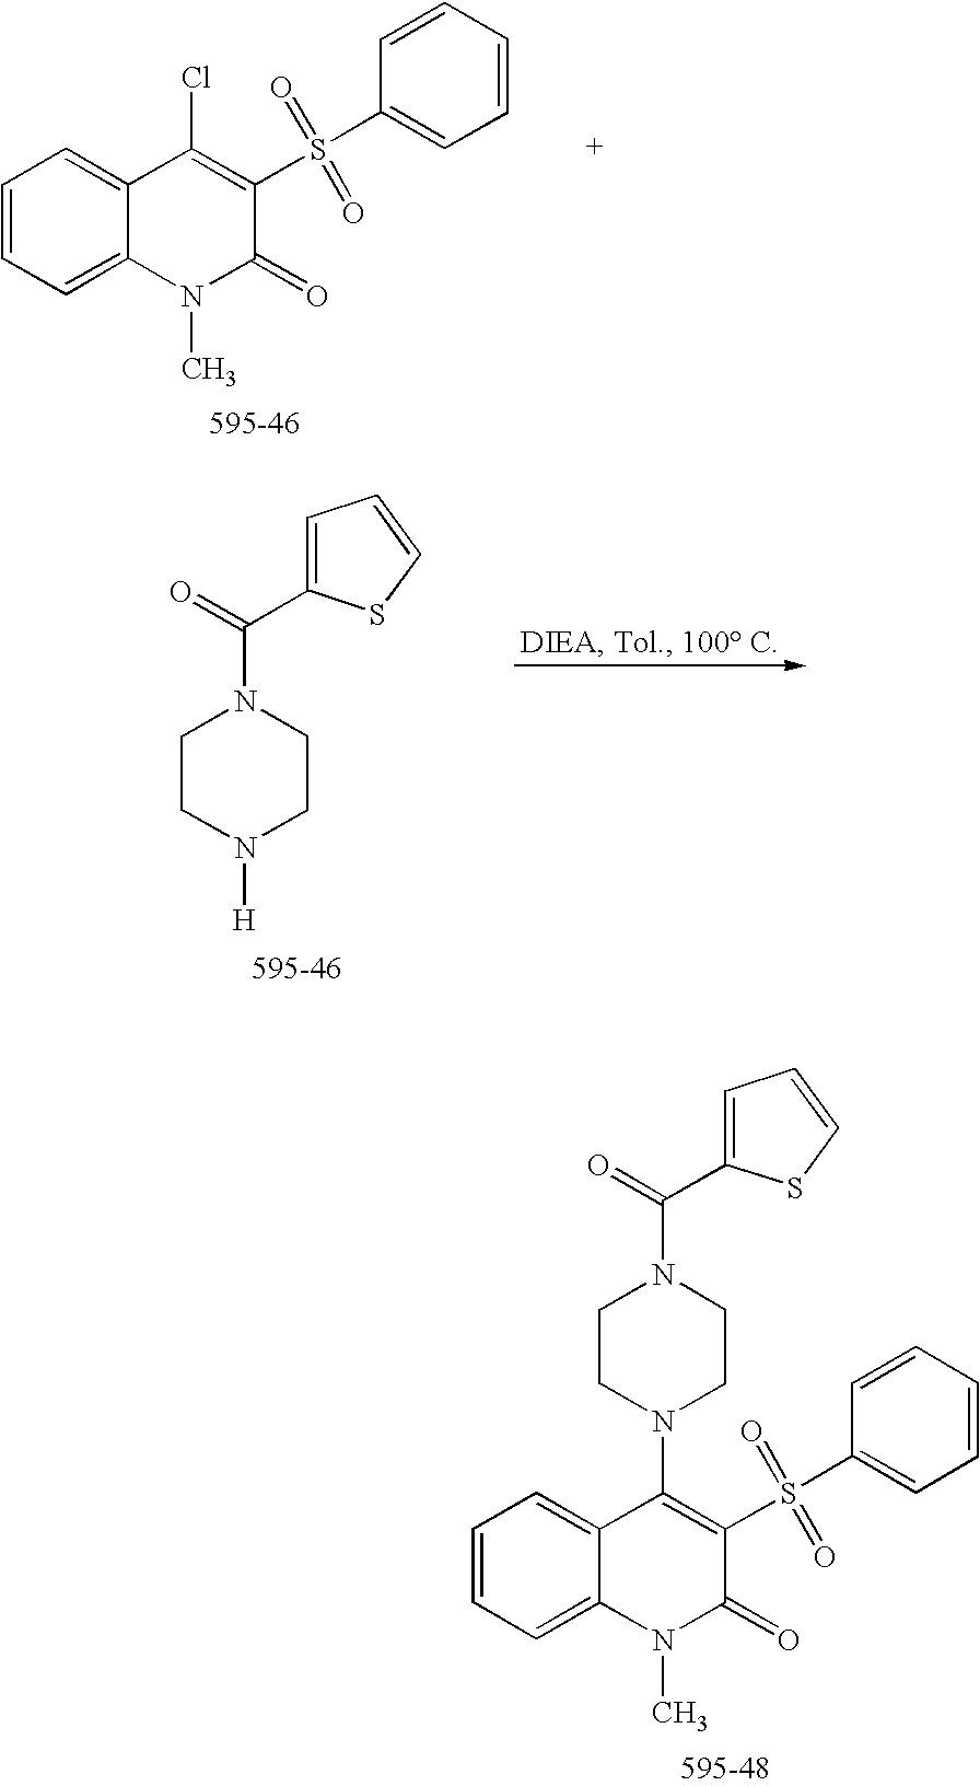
C1=CC=C2C(=C1)C(Cl)=C(S(=O)(C1=CC=CC=C1)=O)C(=O)N2C.C1CN([H])CCN1C(C1=CC=CS1)=O.C1=CC=C2C(=C1)C(N1CCN(C(C3=CC=CS3)=O)CC1)=C(S(=O)(C1=CC=CC=C1)=O)C(=O)N2C
